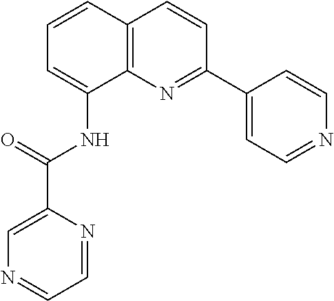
C1=CC2=C(C(NC(=O)C3=CN=CC=N3)=C1)N=C(C1=CC=NC=C1)C=C2
